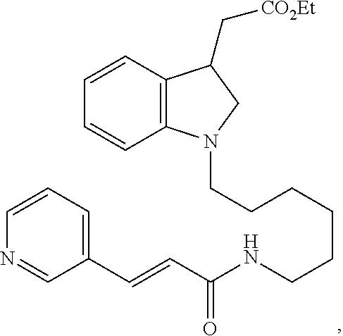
C12=C(C=CC=C1)C(C[CO2Et])CN2CCCCCCNC(C=CC1=CC=CN=C1)=O
